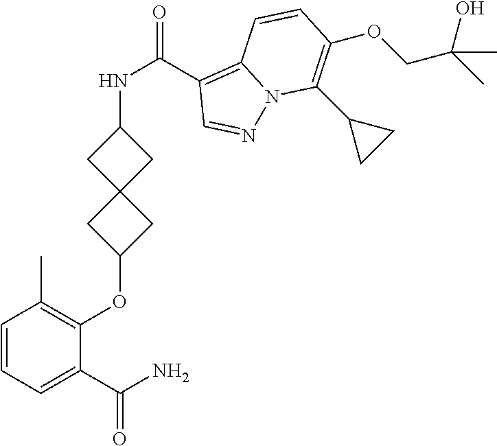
C1=CC=C(C(N)=O)C(OC2CC3(C2)CC(NC(C2=C4N(N=C2)C(C2CC2)=C(OCC(C)(O)C)C=C4)=O)C3)=C1C
